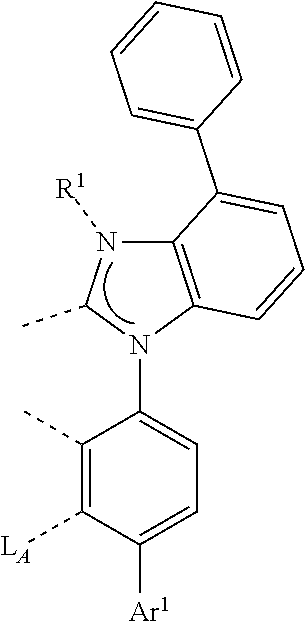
C12=C(N(C3=CC=C([Ar1])C([LA])=C3C)C(C)N1[R1])C=CC=C2C1=CC=CC=C1
